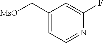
C1(C[MsO])=CC=NC(F)=C1
